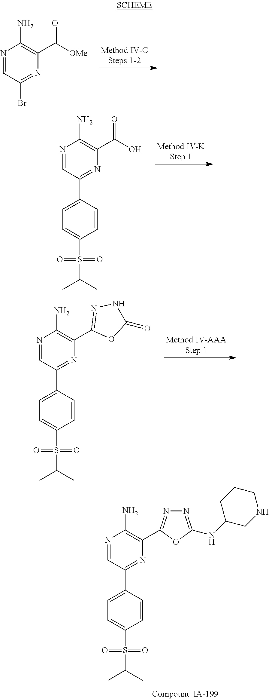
N1=CC(Br)=NC(C([OMe])=O)=C1N.N1=CC(C2=CC=C(S(=O)(=O)C(C)C)C=C2)=NC(C(O)=O)=C1N.N1=CC(C2=CC=C(S(=O)(=O)C(C)C)C=C2)=NC(C2=NNC(=O)O2)=C1N.N1=CC(C2=CC=C(S(=O)(=O)C(C)C)C=C2)=NC(C2=NN=C(NC3CNCCC3)O2)=C1N
